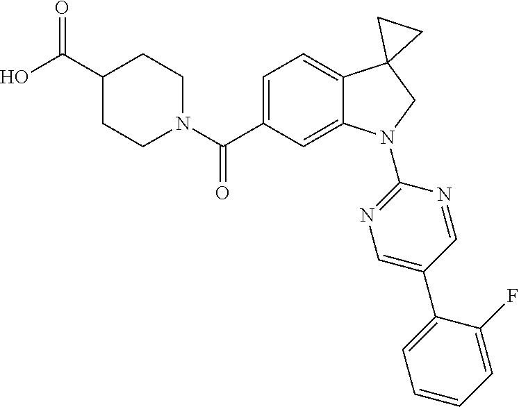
N1(C(C2=CC=C3C(=C2)N(C2=NC=C(C4=CC=CC=C4F)C=N2)CC32CC2)=O)CCC(C(O)=O)CC1
